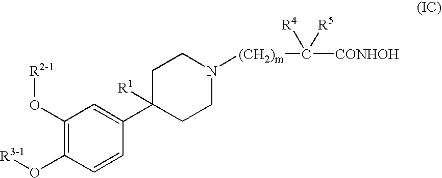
C1CN([(CH2)m]C([CONHOH])([R4])[R5])CCC1(C1=CC(O[R2-1])=C(O[R3-1])C=C1)[R1]
